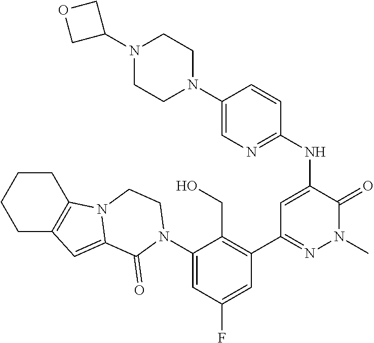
C1(N2C(=O)C3=CC4=C(CCCC4)N3CC2)=CC(F)=CC(C2=NN(C)C(=O)C(NC3=NC=C(N4CCN(C5COC5)CC4)C=C3)=C2)=C1CO
